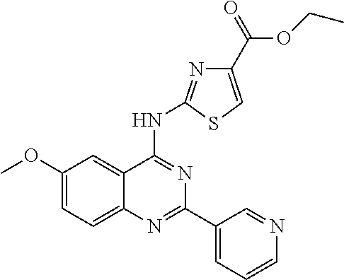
C1(OC)=CC=C2C(=C1)C(NC1=NC(C(=O)OCC)=CS1)=NC(C1=CC=CN=C1)=N2
